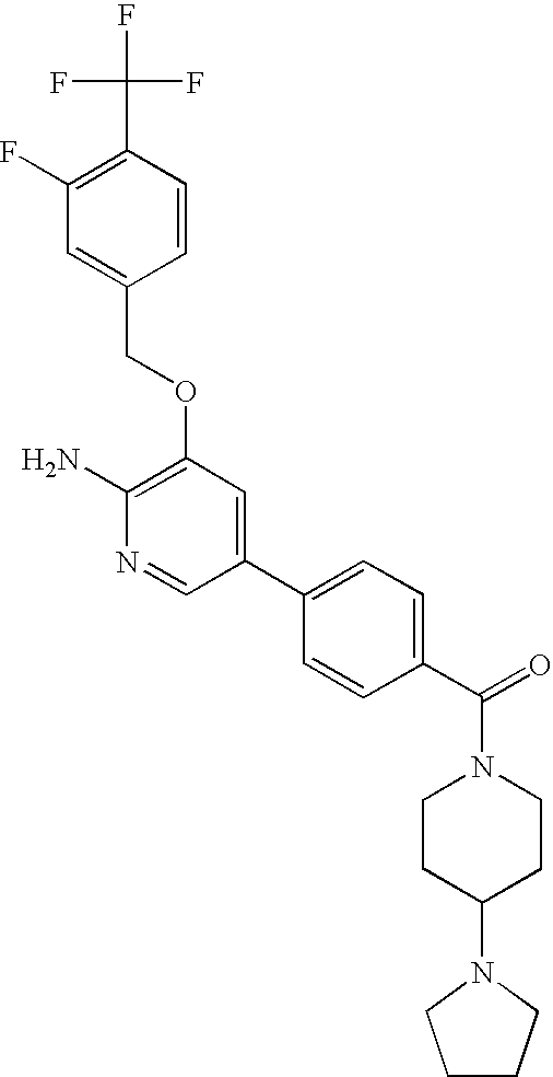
FC(C1=C(F)C=C(COC2=C(N)N=CC(C3=CC=C(C(=O)N4CCC(N5CCCC5)CC4)C=C3)=C2)C=C1)(F)F
